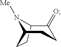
C12C(=O)CCC(N1[Me])CC2
